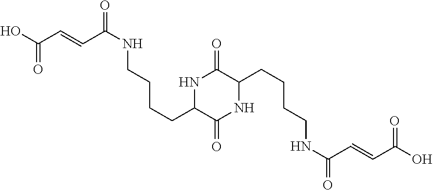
C(C=CC(NCCCCC1C(=O)NC(CCCCNC(=O)C=CC(=O)O)C(=O)N1)=O)(O)=O
